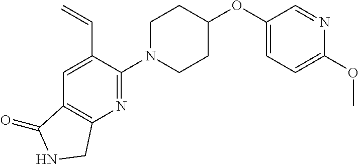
C1(OC2CCN(C3=NC4=C(C=C3C=C)C(=O)NC4)CC2)=CC=C(OC)N=C1
